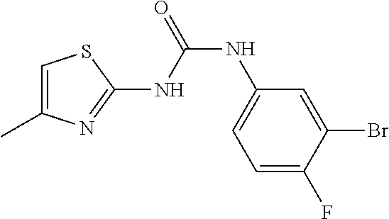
C1=C(C)N=C(NC(NC2=CC=C(F)C(Br)=C2)=O)S1
